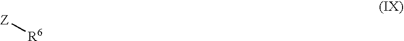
[Z][R6]
